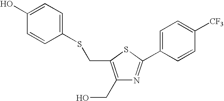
C1(CO)=C(CSC2=CC=C(O)C=C2)SC(C2=CC=C([CF3])C=C2)=N1
